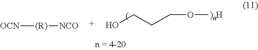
C(O)CCO[)nH].[OCN][(R)][NCO]
